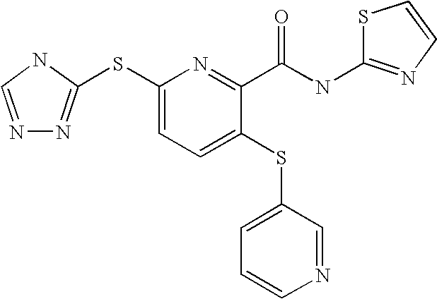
C1(SC2=NN=CN2)=CC=C(SC2=CC=CN=C2)C(C(=O)NC2=NC=CS2)=N1
